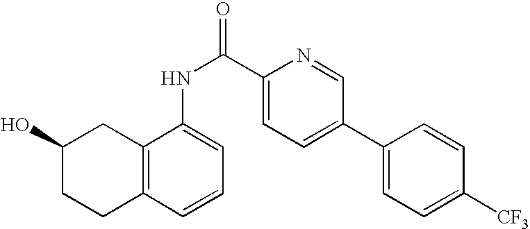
C12=C(C=CC=C1NC(=O)C1=CC=C(C3=CC=C([CF3])C=C3)C=N1)CCC(O)C2
